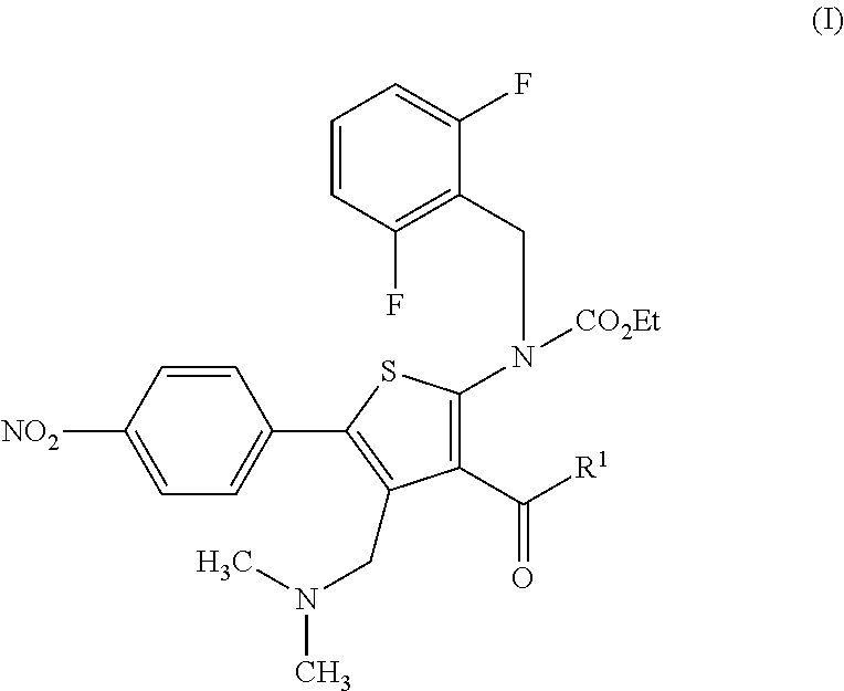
C1(C([R1])=O)=C(N([CO2Et])CC2=C(F)C=CC=C2F)SC(C2=CC=C([NO2])C=C2)=C1CN(C)C
